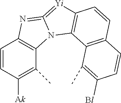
C1=CC([Ak])=C(C)C2=C1N=C1=[Yi]C3=C(N21)C1=C(C=C3)C=CC([Bl])=C1C
